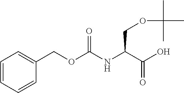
C(C(C(O)=O)NC(OCC1=CC=CC=C1)=O)OC(C)(C)C
